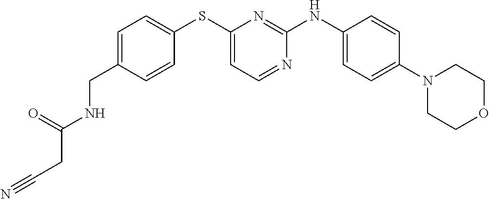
C1=C(CNC(CC#N)=O)C=CC(SC2=CC=NC(NC3=CC=C(N4CCOCC4)C=C3)=N2)=C1
